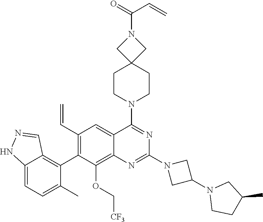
C12=CC=C(C)C(C3=C(C=C)C=C4C(=C3OC[CF3])N=C(N3CC(N5CCC(C)C5)C3)N=C4N3CCC4(CC3)CN(C(C=C)=O)C4)=C1C=NN2
